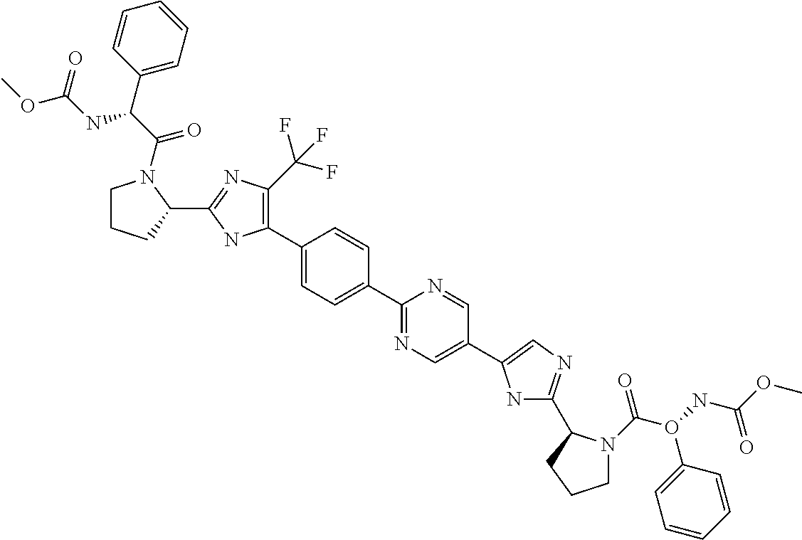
C1CCC(C2=NC(C(F)(F)F)=C(C3=CC=C(C4=NC=C(C5=CN=C(C6N(C(O(NC(OC)=O)C7=CC=CC=C7)=O)CCC6)N5)C=N4)C=C3)N2)N1C(C(NC(OC)=O)C1=CC=CC=C1)=O
